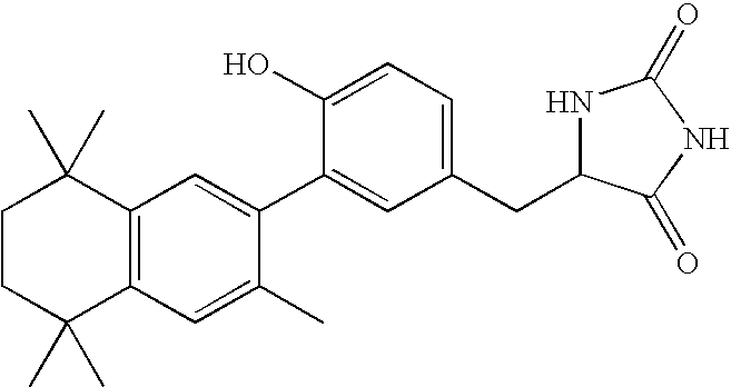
C1CC(C)(C)C2=C(C1(C)C)C=C(C1=CC(CC3NC(=O)NC3=O)=CC=C1O)C(C)=C2
